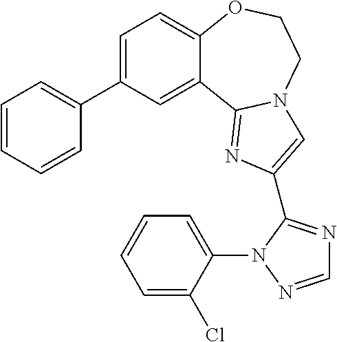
C1=C(C2=CC=CC=C2)C=C2C(=C1)OCCN1C2=NC(C2=NC=NN2C2=CC=CC=C2Cl)=C1
